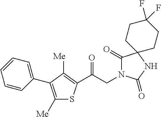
C(CN1C(=O)C2(NC1=O)CCC(F)(F)CC2)(=O)C1=C([Me])C(C2=CC=CC=C2)=C([Me])S1
